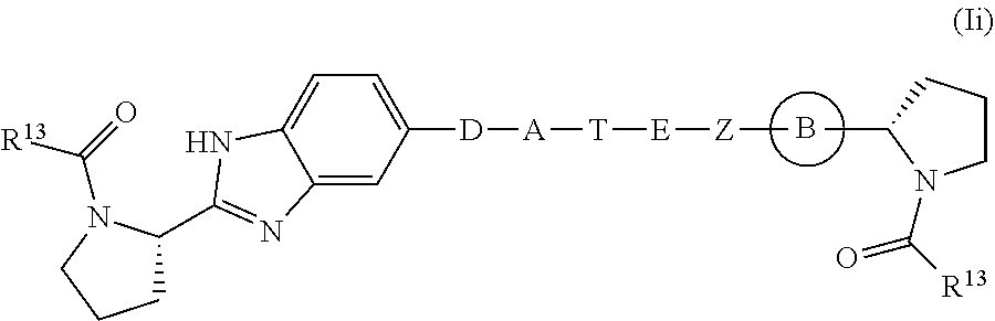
B.C12=CC([D][A][T][E][Z]C)=CC=C1NC(C1CCCN1C(=O)[R13])=N2.CC1CCCN1C([R13])=O
